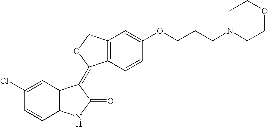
C1=C(Cl)C=CC2=C1C(=C1C3=C(C=C(OCCCN4CCOCC4)C=C3)CO1)C(=O)N2
